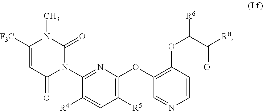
C1([R5])=C(OC2=C(OC([R6])C([R8])=O)C=CN=C2)N=C(N2C(=O)N(C)C([F3C])=CC2=O)C([R4])=C1
